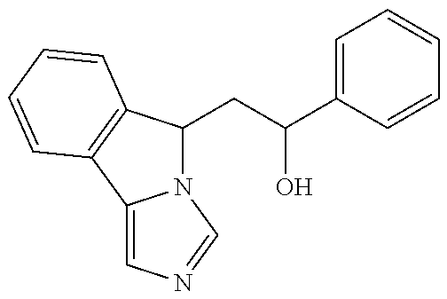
N12C(CC(C3=CC=CC=C3)O)C3=C(C1=CN=C2)C=CC=C3
